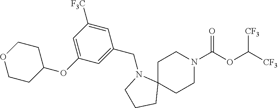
C1C2(CCN(C(OC([CF3])[CF3])=O)C1)N(CC1=CC(OC3CCOCC3)=CC([F3C])=C1)CCC2
